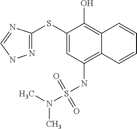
N1=C(SC2=CC(NS(=O)(=O)N(C)C)=C3C(=C2O)C=CC=C3)N=CN1
